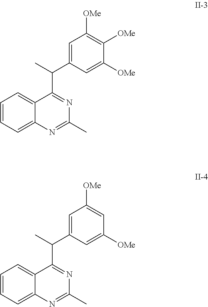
C1=CC=C2C(=C1)C(C(C)C1=CC([OMe])=C([OMe])C([OMe])=C1)=NC(C)=N2.C1=CC=C2C(=C1)C(C(C)C1=CC([OMe])=CC([OMe])=C1)=NC(C)=N2
